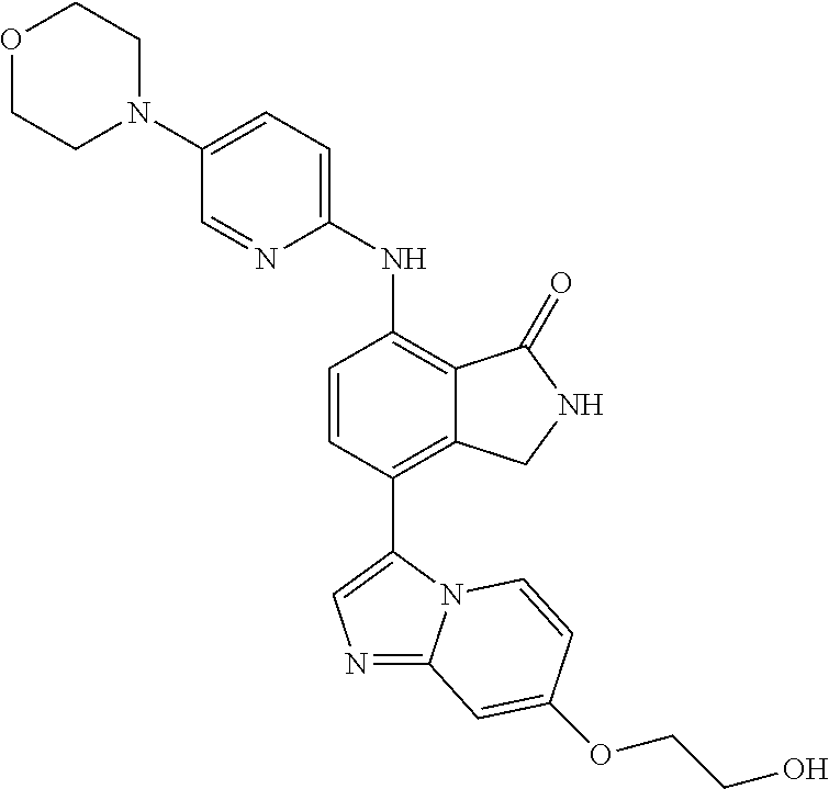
O1CCN(C2=CC=C(NC3=C4C(=C(C5=CN=C6N5C=CC(OCCO)=C6)C=C3)CNC4=O)N=C2)CC1
